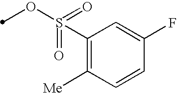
C1(S(=O)(OC)=O)=C([Me])C=CC(F)=C1
